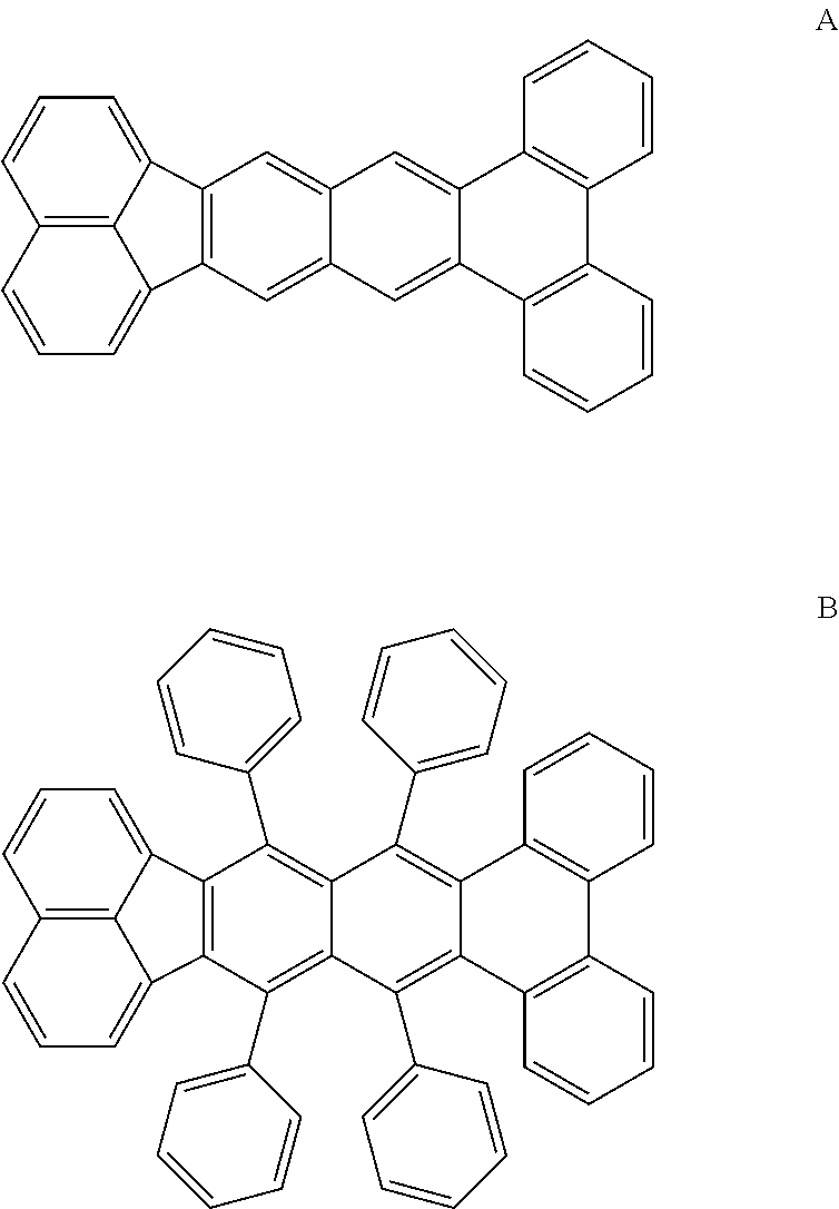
C12=C(C=C3C(=C1)C=C1C(=C3)C3=C(C4=C1C=CC=C4)C=CC=C3)C1=CC=CC3=C1C2=CC=C3.C12=C(C(C3=CC=CC=C3)=C3C(=C1C1=CC=CC=C1)C(C1=CC=CC=C1)=C1C(=C3C3=CC=CC=C3)C3=C(C4=C1C=CC=C4)C=CC=C3)C1=CC=CC3=C1C2=CC=C3
